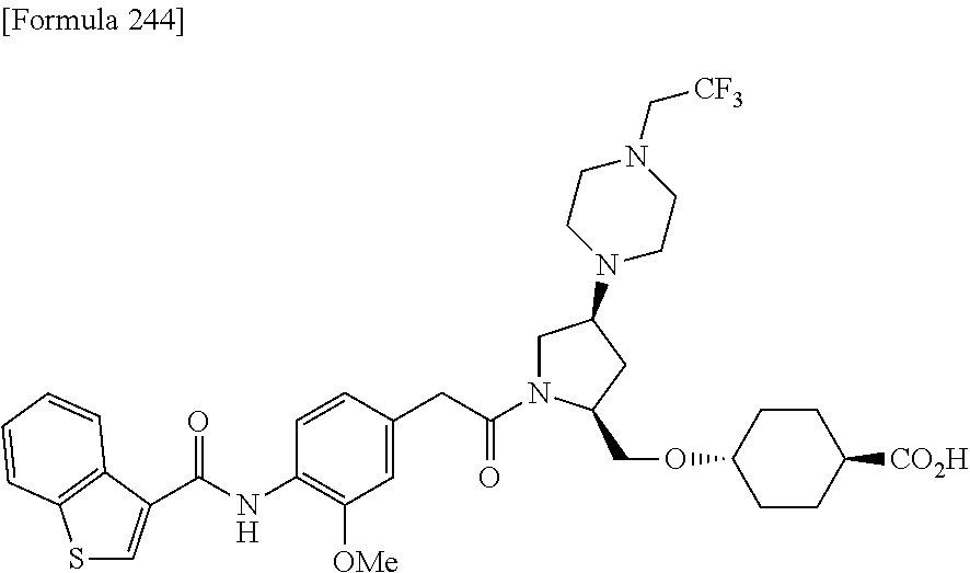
C(NC1=C([OMe])C=C(CC(N2CC(N3CCN(C[CF3])CC3)CC2COC2CCC([CO2H])CC2)=O)C=C1)(=O)C1=CSC2=C1C=CC=C2
